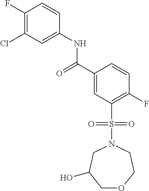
C1C(O)CN(S(C2=C(F)C=CC(C(=O)NC3=CC(Cl)=C(F)C=C3)=C2)(=O)=O)CCO1
